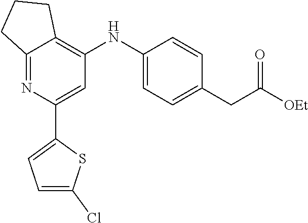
C12=NC(C3=CC=C(Cl)S3)=CC(NC3=CC=C(CC(=O)[OEt])C=C3)=C1CCC2
